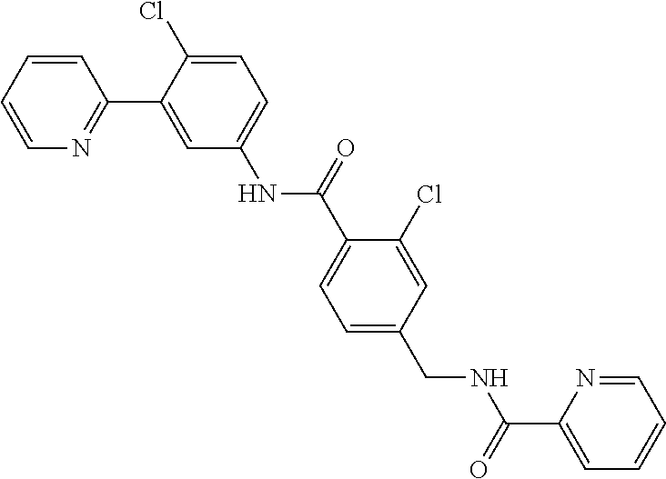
N1=C(C2=CC(NC(=O)C3=CC=C(CNC(C4=CC=CC=N4)=O)C=C3Cl)=CC=C2Cl)C=CC=C1
